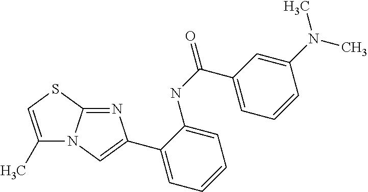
C1(C)=CSC2=NC(C3=CC=CC=C3NC(=O)C3=CC=CC(N(C)C)=C3)=CN12
